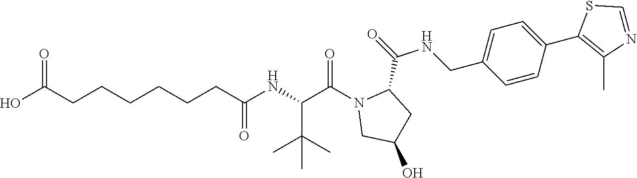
C1(C2=C(C)N=CS2)=CC=C(CNC(=O)C2N(C(C(NC(CCCCCCC(O)=O)=O)C(C)(C)C)=O)CC(O)C2)C=C1
